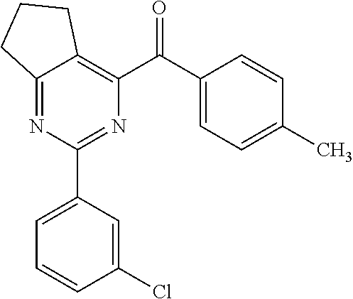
C12=NC(C3=CC=CC(Cl)=C3)=NC(C(C3=CC=C(C)C=C3)=O)=C1CCC2
